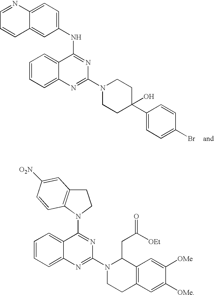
C1(NC2=CC=C3C(=C2)C=CC=N3)=NC(N2CCC(C3=CC=C(Br)C=C3)(O)CC2)=NC2=CC=CC=C12.C1(N2CCC3=C2C=CC([O2N])=C3)=NC(N2CCC3=C(C2CC([OEt])=O)C=C([OMe])C([OMe])=C3)=NC2=CC=CC=C12
